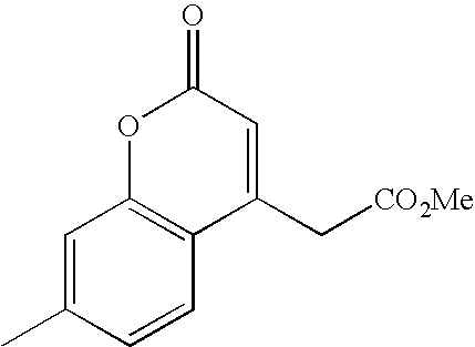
C1=C(C)C=CC2=C1OC(=O)C=C2C[CO2Me]
